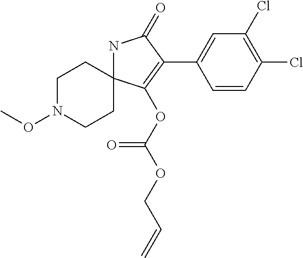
N1C2(C(OC(=O)OCC=C)=C(C3=CC(Cl)=C(Cl)C=C3)C1=O)CCN(OC)CC2
